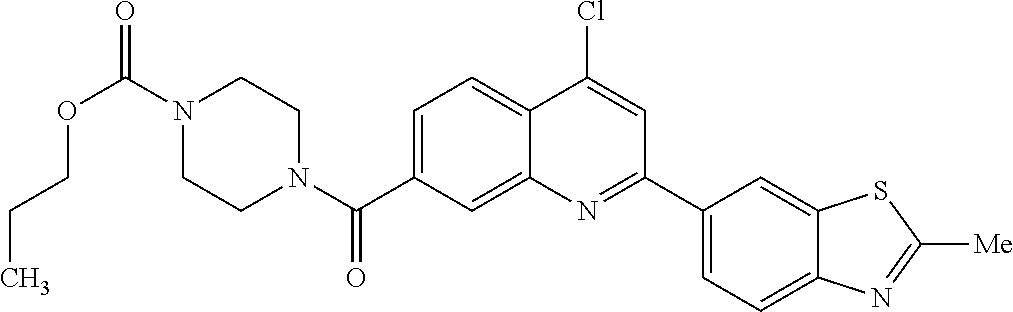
N1(C(OCCC)=O)CCN(C(=O)C2=CC=C3C(=C2)N=C(C2=CC=C4C(=C2)SC([Me])=N4)C=C3Cl)CC1
